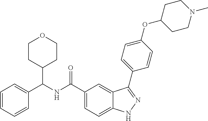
C1=CC=CC(C(NC(C2=CC=C3C(=C2)C(C2=CC=C(OC4CCN(C)CC4)C=C2)=NN3)=O)C2CCOCC2)=C1
